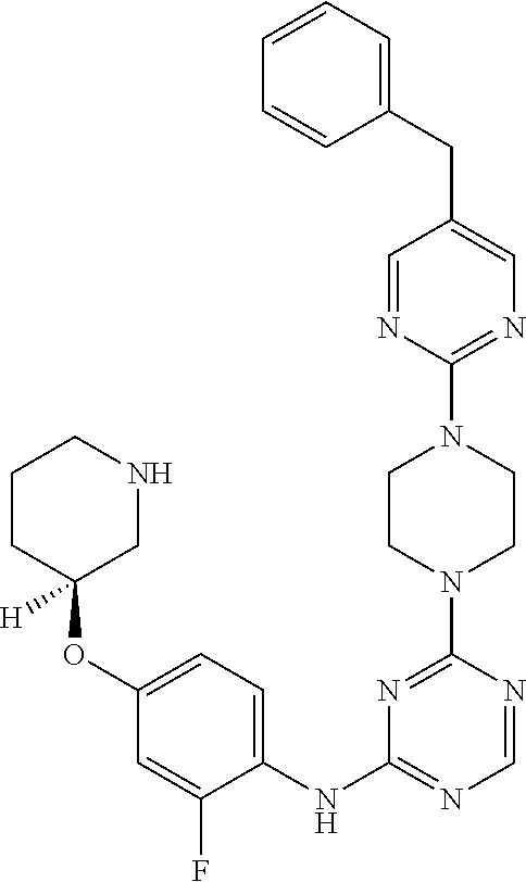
N1=C(NC2=CC=C(OC3([H])CNCCC3)C=C2F)N=C(N2CCN(C3=NC=C(CC4=CC=CC=C4)C=N3)CC2)N=C1
